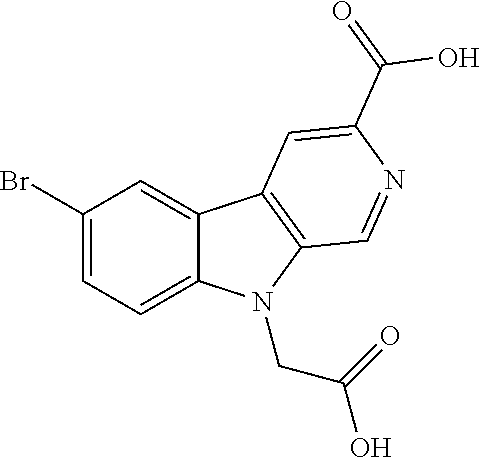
C1(Br)=CC=C2C(=C1)C1=C(N2CC(=O)O)C=NC(C(=O)O)=C1
